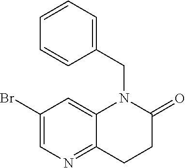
C1(Br)=CN=C2C(=C1)N(CC1=CC=CC=C1)C(=O)CC2
